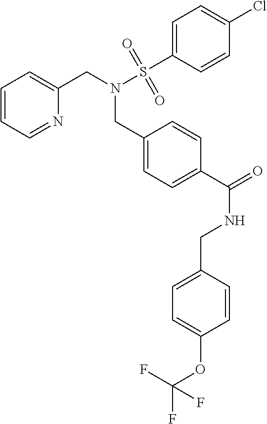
C1=CC=NC(CN(S(C2=CC=C(Cl)C=C2)(=O)=O)CC2=CC=C(C(=O)NCC3=CC=C(OC(F)(F)F)C=C3)C=C2)=C1
